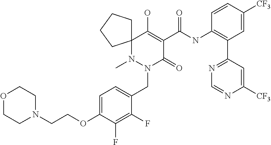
C1=C(OCCN2CCOCC2)C(F)=C(F)C(CN2N(C)C3(CCCC3)C(O)=C(C(=O)NC3=C(C4=NC=NC([CF3])=C4)C=C([CF3])C=C3)C2=O)=C1
